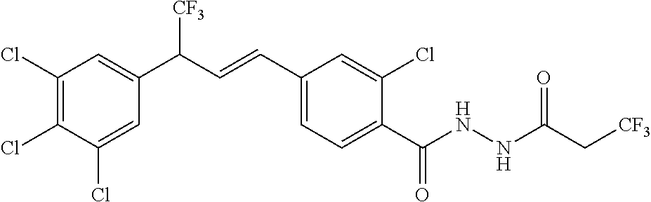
C1(Cl)=C(Cl)C(Cl)=CC(C(C=CC2=CC=C(C(NNC(C[CF3])=O)=O)C(Cl)=C2)[CF3])=C1
